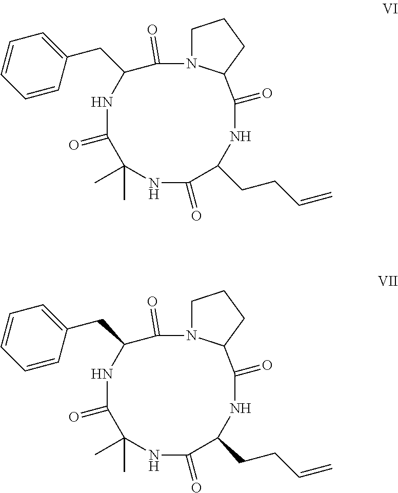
C1=CC=CC(CC2NC(=O)C(C)(C)NC(=O)C(CCC=C)NC(=O)C3N(C2=O)CCC3)=C1.C1=CC=CC(CC2NC(=O)C(C)(C)NC(=O)C(CCC=C)NC(=O)C3N(C2=O)CCC3)=C1
